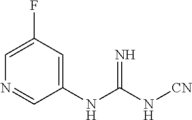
C1(NC(N[CN])=N)=CC(F)=CN=C1
